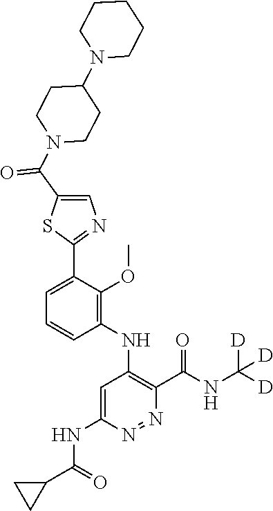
C1=C(C2=NC=C(C(N3CCC(N4CCCCC4)CC3)=O)S2)C(OC)=C(NC2=C(C(NC([D])([D])[D])=O)N=NC(NC(C3CC3)=O)=C2)C=C1
